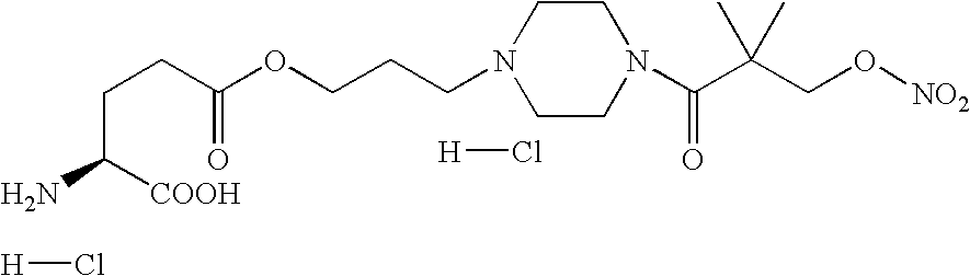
C(CC(OCCCN1CCN(C(C(CO[NO2])(C)C)=O)CC1)=O)C(N)[COOH].[H]Cl.[H]Cl
